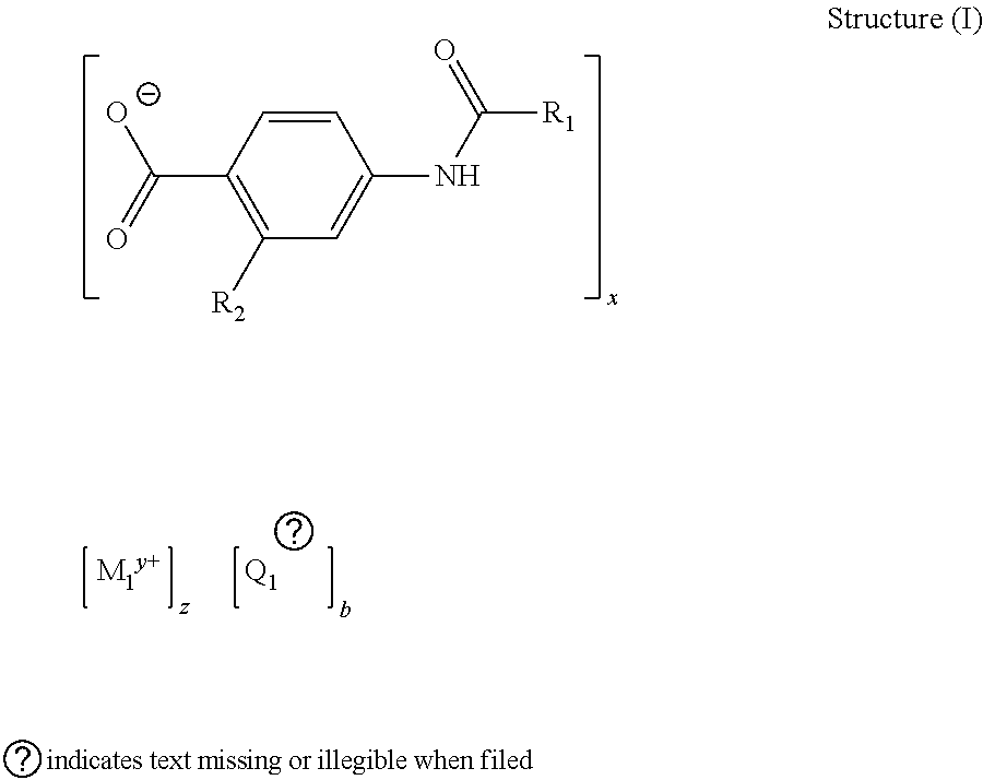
C1=CC(C(=O)[O-])=C([R2])C=C1NC([R1])=O.[Q1]
